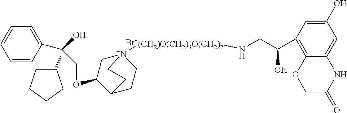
C(OC1C[N+]2([(CH2)O(CH2)3O(CH2)2]NCC(C3=C4C(=CC(O)=C3)NC(=O)CO4)O)CCC1CC2)C(C1=CC=CC=C1)(O)C1CCCC1.[Br-]
